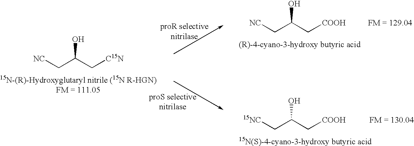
[NC]CC(C[C15N])O.[NC]CC(C[COOH])O.[15NC]CC(C[COOH])O.[FM = 129.04].[FM = 130.04]
